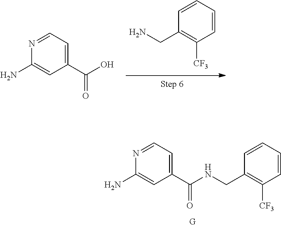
C1=CC=CC([CF3])=C1CN.C1=C(N)N=CC=C1C(=O)O.C1=C(N)N=CC=C1C(=O)NCC1=C([CF3])C=CC=C1
